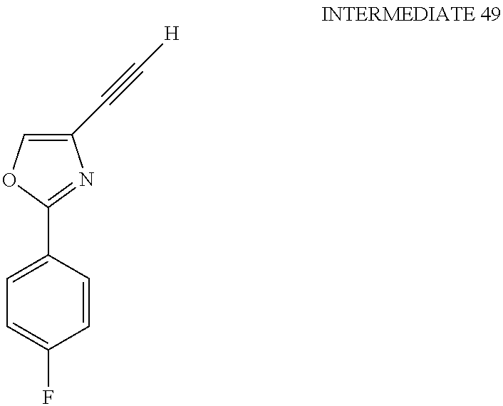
C(C1=COC(C2=CC=C(F)C=C2)=N1)#C[H]
